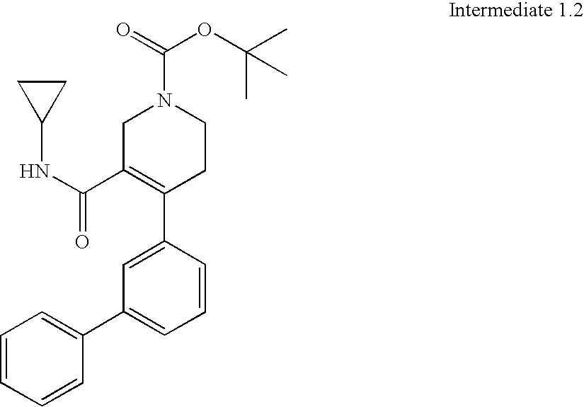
C1C(C(NC2CC2)=O)=C(C2=CC(C3=CC=CC=C3)=CC=C2)CCN1C(=O)OC(C)(C)C
